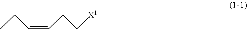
CCC=CCC[X1]
